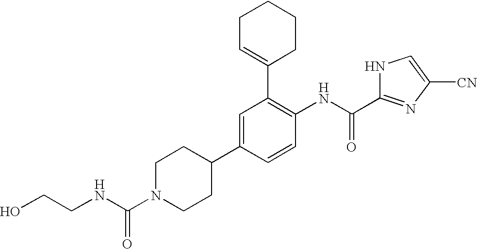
C1=C(C2CCN(C(NCCO)=O)CC2)C=CC(NC(C2=NC([CN])=CN2)=O)=C1C1=CCCCC1
